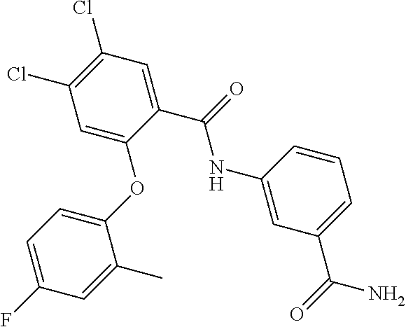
C1=C(C(NC2=CC(C(N)=O)=CC=C2)=O)C(OC2=CC=C(F)C=C2C)=CC(Cl)=C1Cl
